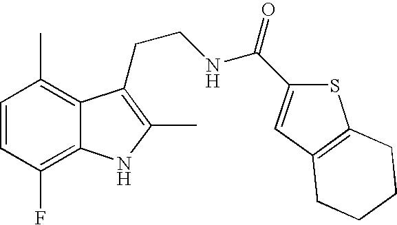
C1=CC(F)=C2C(=C1C)C(CCNC(=O)C1=CC3=C(S1)CCCC3)=C(C)N2
